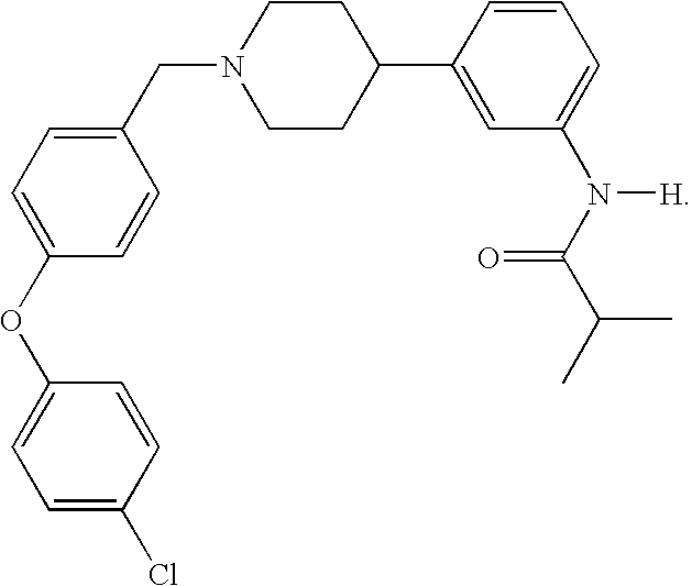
O(C1=CC=C(CN2CCC(C3=CC(N([H])C(C(C)C)=O)=CC=C3)CC2)C=C1)C1=CC=C(Cl)C=C1
